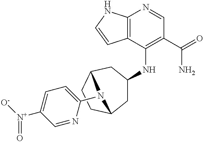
C12=C(C(NC3CC4CCC(C3)N4C3=CC=C([N+]([O-])=O)C=N3)=C(C(=O)N)C=N1)C=CN2
